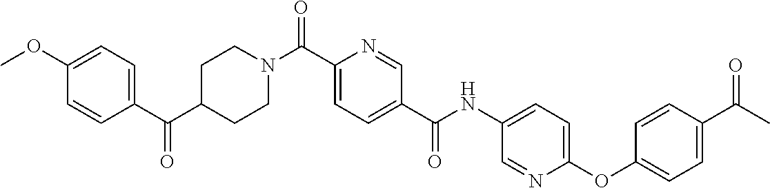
N(C(C1=CC=C(C(=O)N2CCC(C(C3=CC=C(OC)C=C3)=O)CC2)N=C1)=O)C1=CC=C(OC2=CC=C(C(C)=O)C=C2)N=C1
